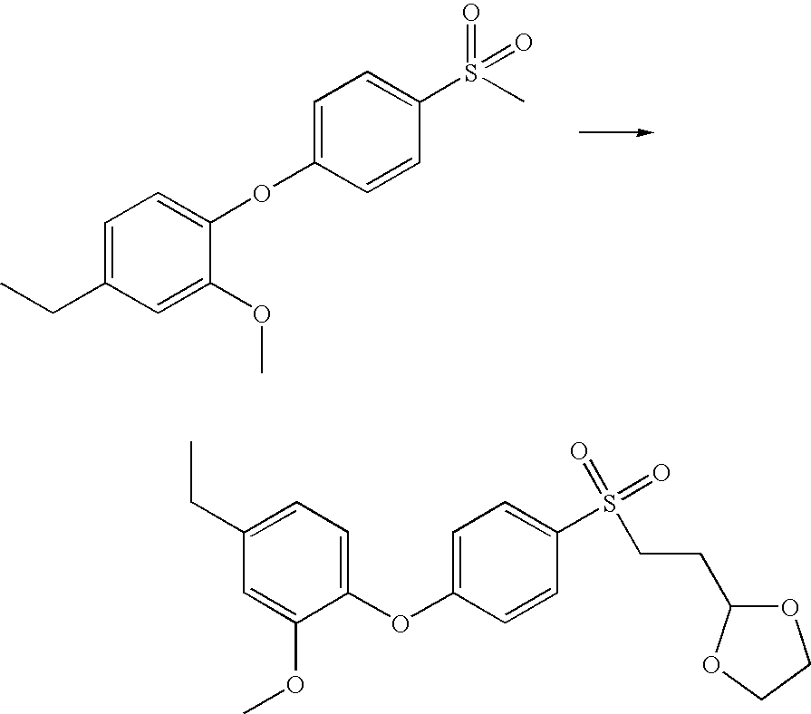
C1=C(CC)C=C(OC)C(OC2=CC=C(S(=O)(=O)C)C=C2)=C1.O(C1=CC=C(S(=O)(=O)CCC2OCCO2)C=C1)C1=CC=C(CC)C=C1OC
